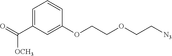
C1=C(C(=O)[OCH3])C=C(OCCOCC[N3])C=C1
